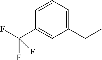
C1=CC(C(F)(F)F)=CC(CC)=C1
